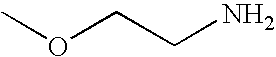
COCCN
